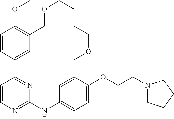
C1=CC2=CC(=C1OC)COCC=CCOCC1=CC(=CC=C1OCCN1CCCC1)NC1=NC=CC2=N1
